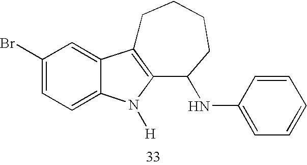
C1(Br)=CC=C2C(=C1)C1=C(N2[H])C(NC2=CC=CC=C2)CCCC1
